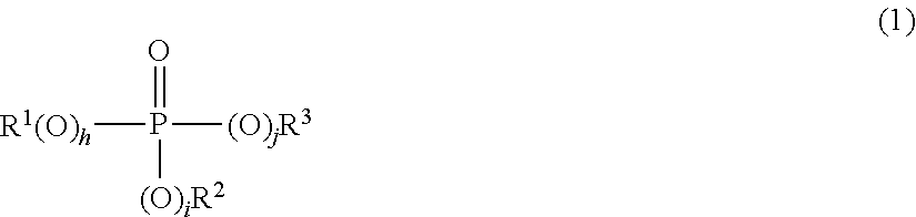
[R1(O)h]P(=O)([(O)jR3])[(O)iR2]
